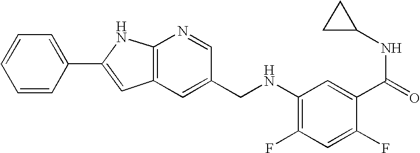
C1=CC(C2=CC3=C(N2)N=CC(CNC2=C(F)C=C(F)C(C(NC4CC4)=O)=C2)=C3)=CC=C1
